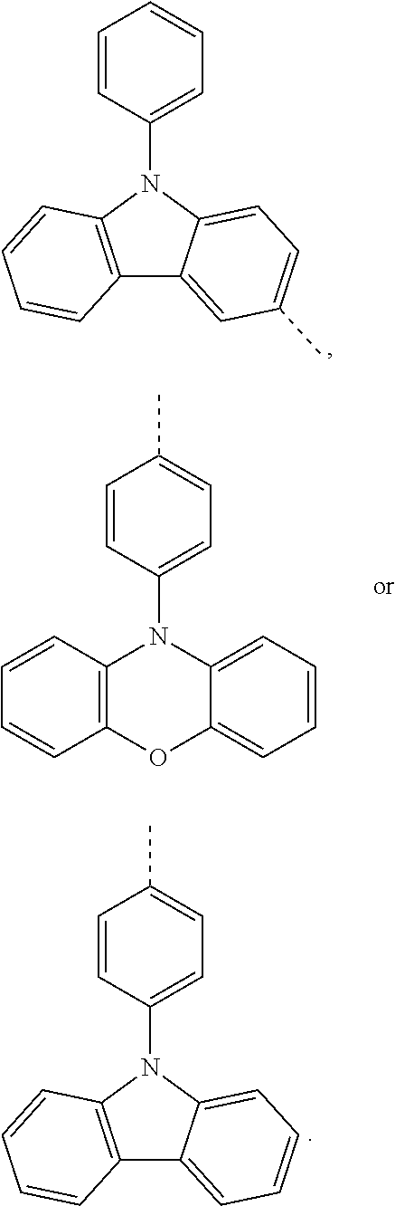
C12=CC(C)=CC=C1N(C1=CC=CC=C1)C1=C2C=CC=C1.C1=CC=C2C(=C1)N(C1=CC=C(C)C=C1)C1=C(O2)C=CC=C1.C12=CC=CC=C1N(C1=CC=C(C)C=C1)C1=C2C=CC=C1
